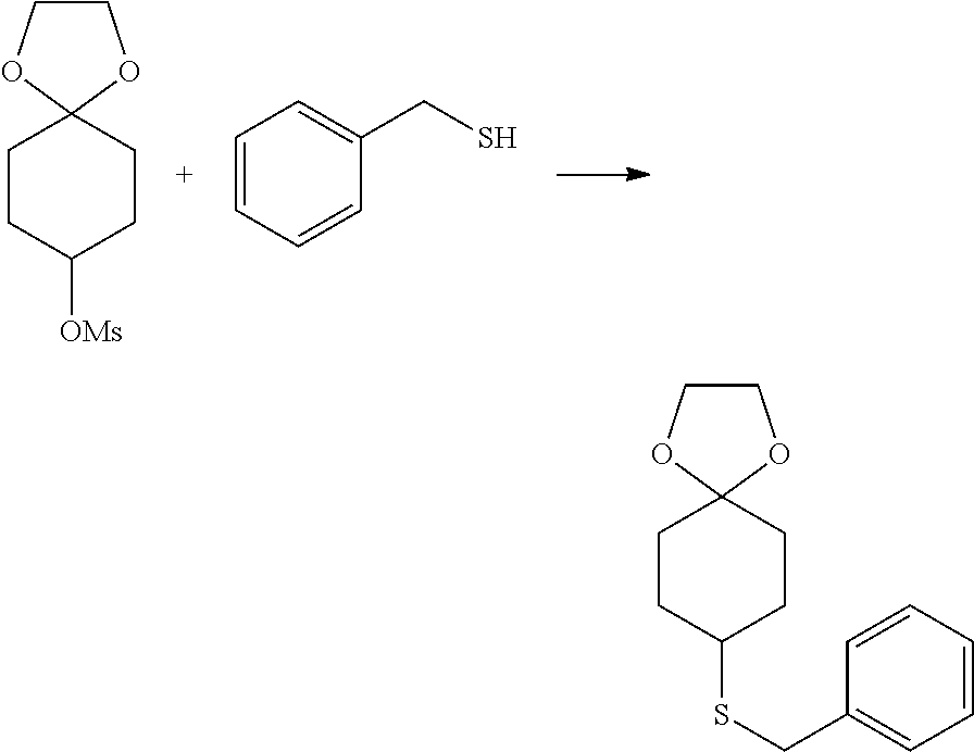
C1CC([OMs])CCC12OCCO2.C1=CC=CC(CS)=C1.C1CC(SCC2=CC=CC=C2)CCC12OCCO2
